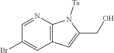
C12=C(N=CC(Br)=C1)N([Ts])C(CO)=C2
